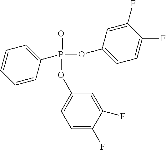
C1=C(F)C(F)=CC(OP(=O)(C2=CC=CC=C2)OC2=CC=C(F)C(F)=C2)=C1
